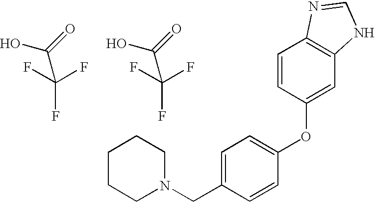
OC(=O)C(F)(F)F.N1(CC2=CC=C(OC3=CC4=C(C=C3)N=CN4)C=C2)CCCCC1.OC(=O)C(F)(F)F
